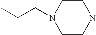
C1CNCCN1CCC
